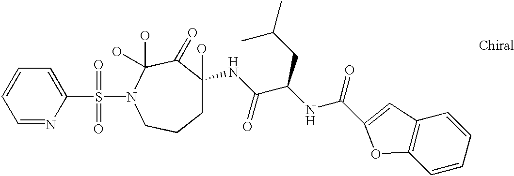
C1=NC(S(=O)(=O)N2C(O)(O)C(=O)C(NC(=O)C(NC(=O)C3=CC4=C(C=CC=C4)O3)CC(C)C)(O)CCC2)=CC=C1
